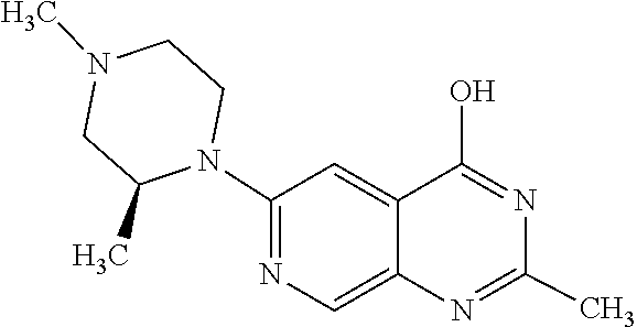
N1=C(O)C2=CC(N3C(C)CN(C)CC3)=NC=C2N=C1C
